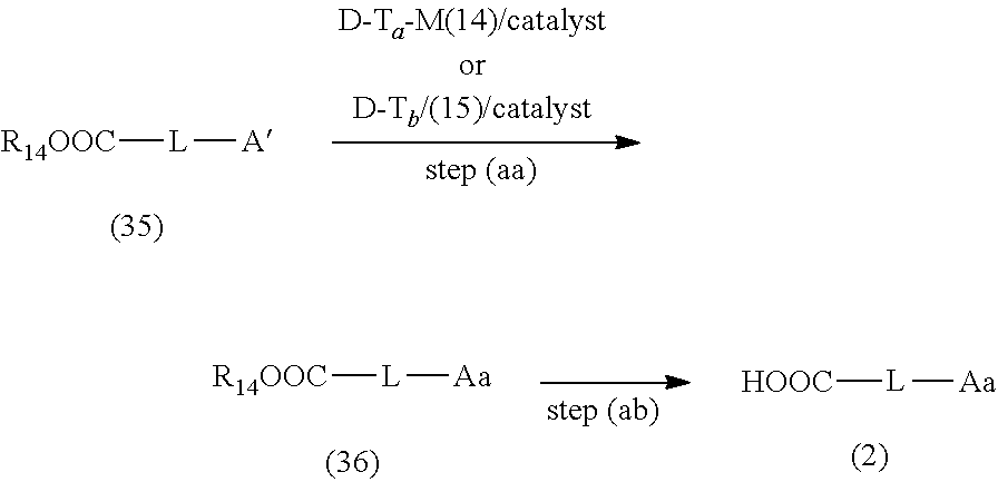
[R14OOC][L][A].[R14OOC][L][Aa].[HOOC][L][Aa]
